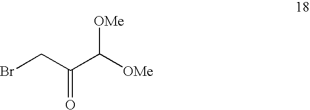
BrCC(C([OMe])[OMe])=O
